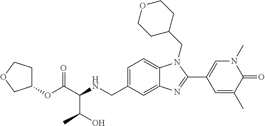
C1=C2C(=CC=C1CNC(C(OC1CCOC1)=O)C(O)C)N(CC1CCOCC1)C(C1=CN(C)C(=O)C(C)=C1)=N2
